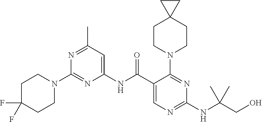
C1(NC(C2=CN=C(NC(CO)(C)C)N=C2N2CCC3(CC2)CC3)=O)=CC(C)=NC(N2CCC(F)(F)CC2)=N1
